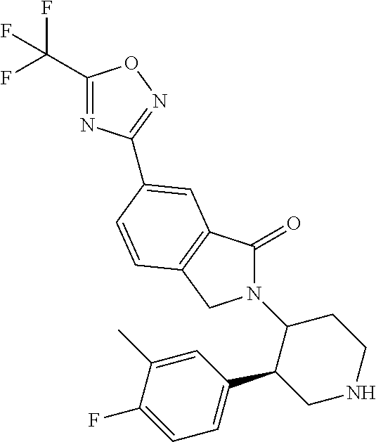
C1(C(F)(F)F)=NC(C2=CC3=C(CN(C4C(C5=CC=C(F)C(C)=C5)CNCC4)C3=O)C=C2)=NO1
